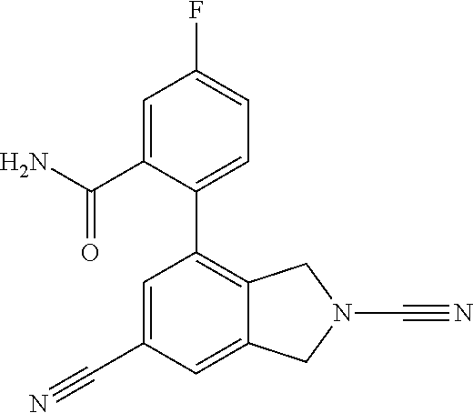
C1=C(C(=O)N)C(C2=C3C(=CC(C#N)=C2)CN(C#N)C3)=CC=C1F
